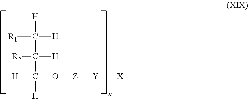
[R1]C([H])([H])C([R2])([H])C([H])([H])O[Z][Y][X]
